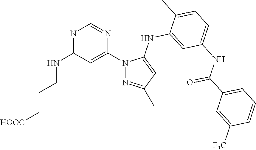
N1=C(NCCC[HOOC])C=C(N2N=C(C)C=C2NC2=CC(NC(C3=CC=CC([F3C])=C3)=O)=CC=C2C)N=C1
